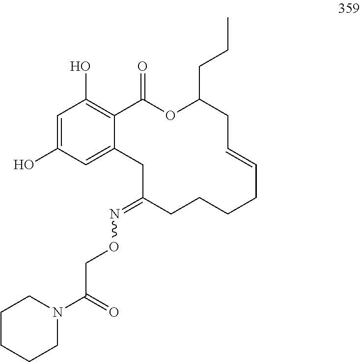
C1=C(O)C=C2C(=C1O)C(=O)OC(CCC)CC=CCCCCC(=NOCC(N1CCCCC1)=O)C2
